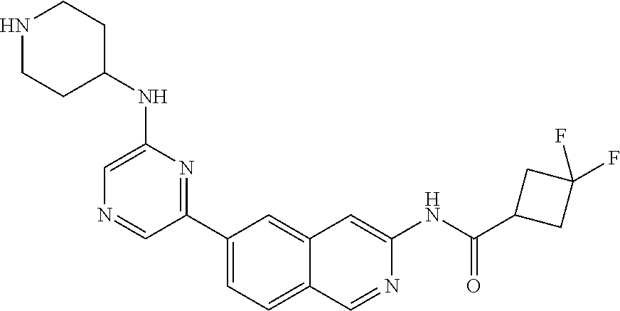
C1(C2=NC(NC3CCNCC3)=CN=C2)=CC=C2C(=C1)C=C(NC(=O)C1CC(F)(F)C1)N=C2
